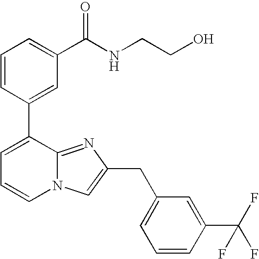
C1=CC(C2=CC=CN3C2=NC(CC2=CC=CC(C(F)(F)F)=C2)=C3)=CC(C(NCCO)=O)=C1
